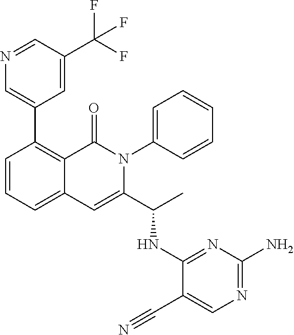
C1(C2=CN=CC(C(F)(F)F)=C2)=C2C(=CC=C1)C=C(C(C)NC1=NC(N)=NC=C1C#N)N(C1=CC=CC=C1)C2=O
